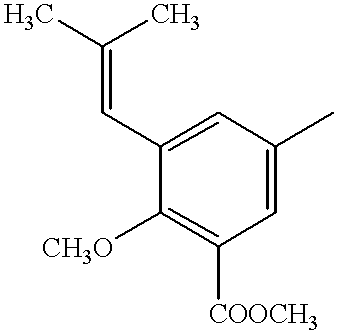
C(=CC1=CC(C)=CC([COOCH3])=C1[CH3O])(C)C
